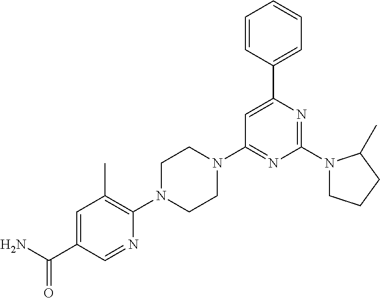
NC(C1=CC(C)=C(N2CCN(C3=NC(N4CCCC4C)=NC(C4=CC=CC=C4)=C3)CC2)N=C1)=O
